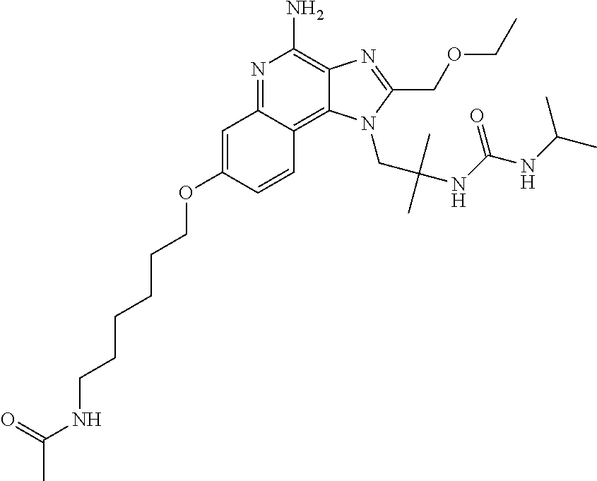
N1=C2C(=C3C(=C1N)N=C(COCC)N3CC(C)(C)NC(NC(C)C)=O)C=CC(OCCCCCCNC(C)=O)=C2
